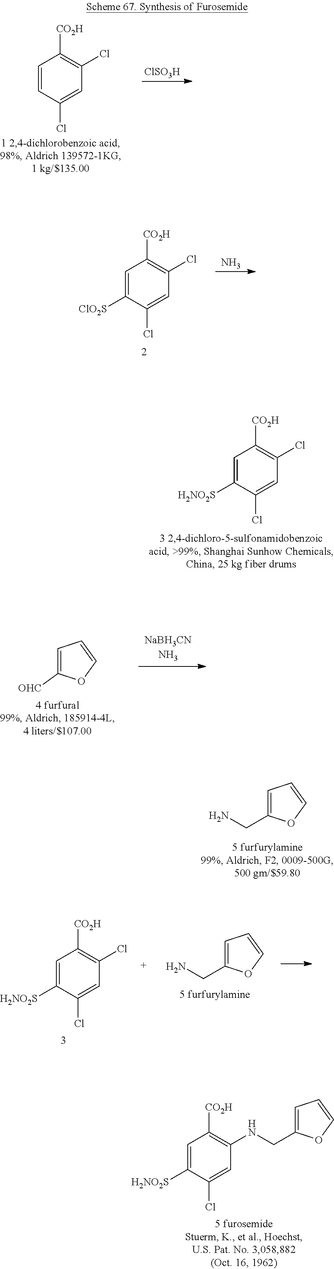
C1=CC(Cl)=CC(Cl)=C1[CO2H].[ClSO3H].C1=C([ClO2S])C(Cl)=CC(Cl)=C1[CO2H].N.C1=C([H2NO2S])C(Cl)=CC(Cl)=C1[CO2H].C1=C([OHC])OC=C1.C1=C(CN)OC=C1.C1=C([H2NO2S])C(Cl)=CC(Cl)=C1[CO2H].C1=C(CN)OC=C1.C1=C([H2NO2S])C(Cl)=CC(NCC2=CC=CO2)=C1[CO2H]
